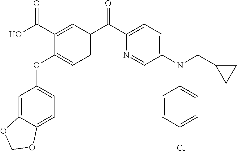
C12=CC(OC3=CC=C(C(C4=CC=C(N(C5=CC=C(Cl)C=C5)CC5CC5)C=N4)=O)C=C3C(O)=O)=CC=C1OCO2
